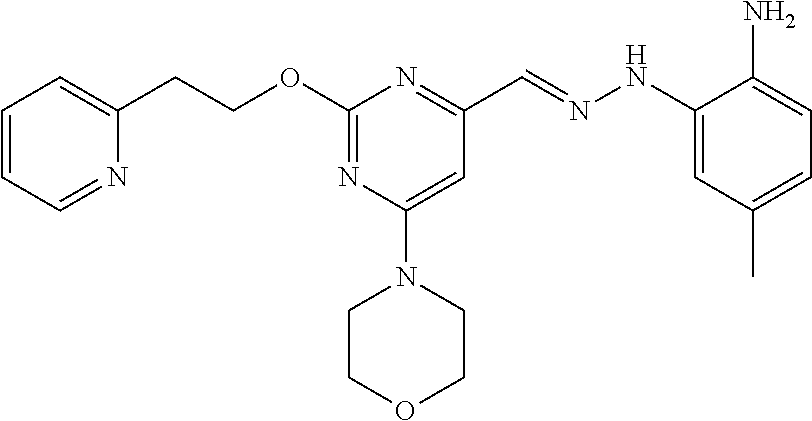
C1(CCOC2=NC(N3CCOCC3)=CC(C=NNC3=CC(C)=CC=C3N)=N2)=CC=CC=N1
